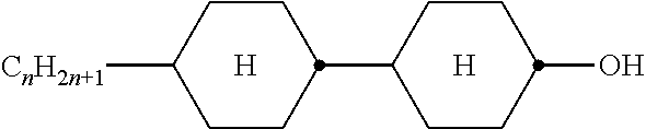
[CnH2n+1]C1CCC(C2CCC(O)CC2)CC1.[H].[H]
